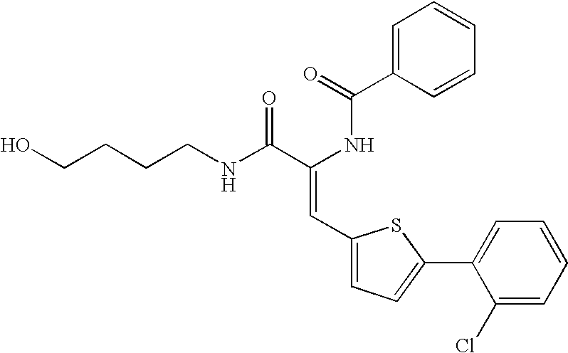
C1=C(C(=O)NC(C(NCCCCO)=O)=CC2=CC=C(C3=CC=CC=C3Cl)S2)C=CC=C1
